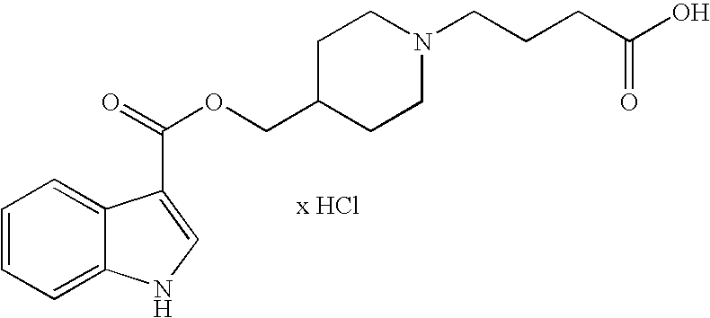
N1(CCCC(O)=O)CCC(COC(=O)C2=CNC3=CC=CC=C32)CC1
